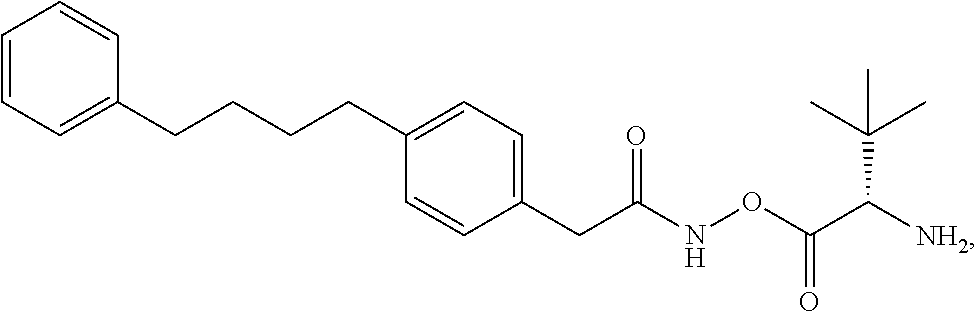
C1=CC=C(CCCCC2=CC=C(CC(NOC(C([NH2])C(C)(C)C)=O)=O)C=C2)C=C1
